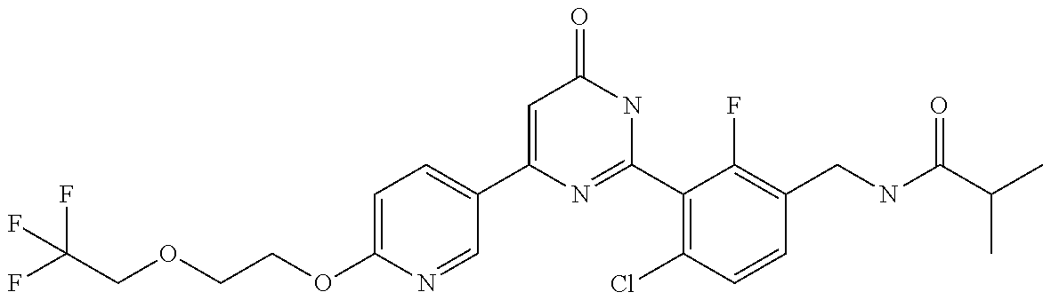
C1(C2=CC=C(OCCOCC(F)(F)F)N=C2)=CC(=O)NC(C2=C(Cl)C=CC(CNC(C(C)C)=O)=C2F)=N1
